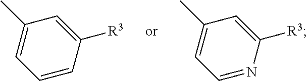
C1=CC([R3])=CC(C)=C1.C1=NC([R3])=CC(C)=C1
